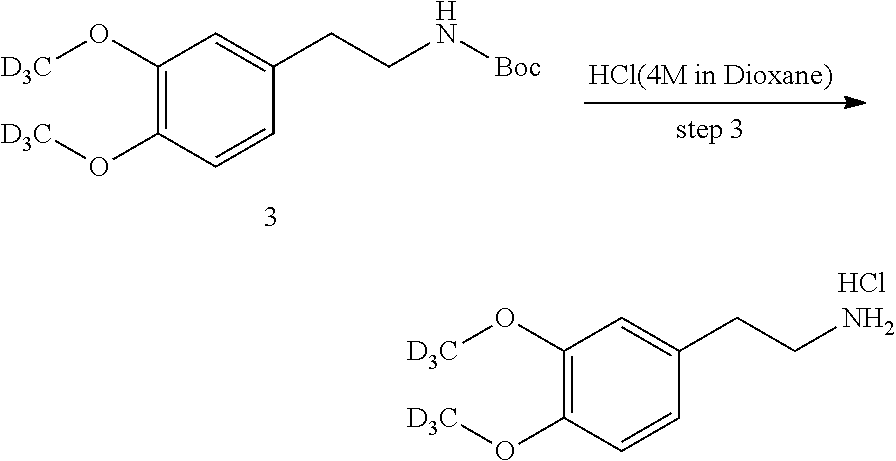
C1(O[D3C])=C(O[D3C])C=CC(CCN[Boc])=C1.C1(O[D3C])=C(O[D3C])C=CC(CCN)=C1.Cl
